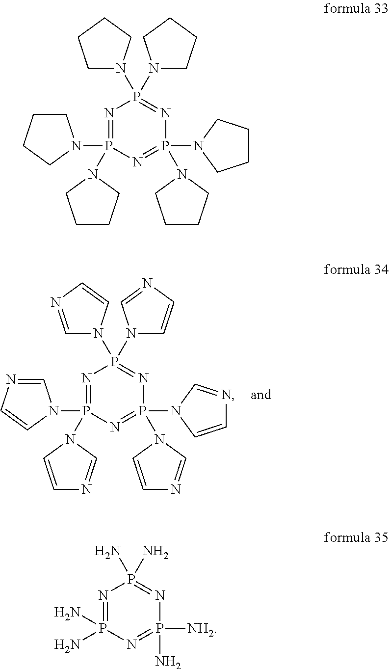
N1=P(N2C=NC=C2)(N2C=NC=C2)N=P(N2C=NC=C2)(N2C=NC=C2)N=P1(N1C=CN=C1)N1C=NC=C1.N1=P(N2CCCC2)(N2CCCC2)N=P(N2CCCC2)(N2CCCC2)N=P1(N1CCCC1)N1CCCC1.N1=P(N)(N)N=P(N)([NH2])N=P1(N)N
